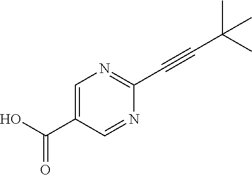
OC(C1=CN=C(C#CC(C)(C)C)N=C1)=O
